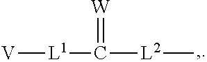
[V][L1]C([L2]C)=[W]
